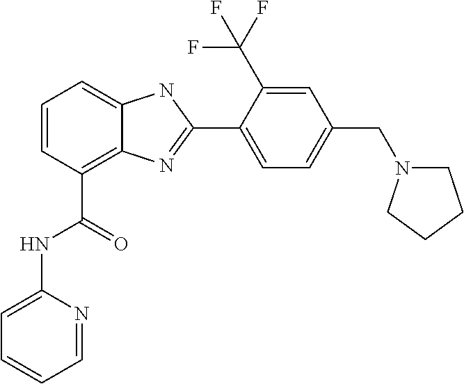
C1=CC(C(NC2=CC=CC=N2)=O)=C2C(=C1)NC(C1=CC=C(CN3CCCC3)C=C1C(F)(F)F)=N2
